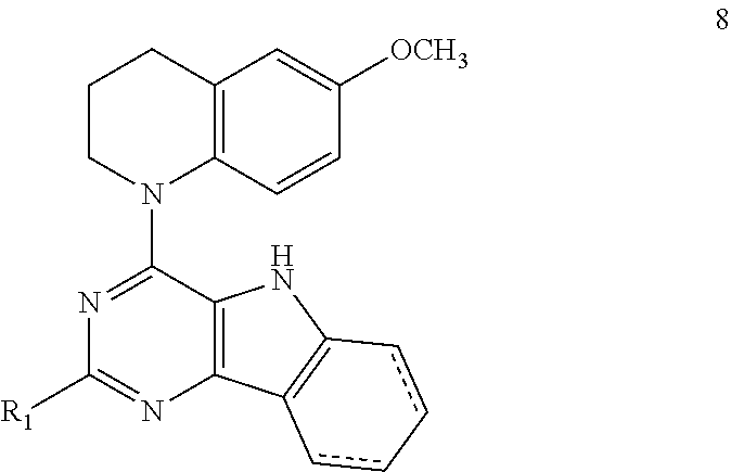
N1=C(N2C3=C(CCC2)C=C([OCH3])C=C3)C2=C(N=C1[R1])C1=C(N2)cc-cc1
